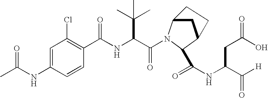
C1=C(NC(C)=O)C=CC(C(NC(C(=O)N2C3CC(C2C(NC(C([H])=O)CC(O)=O)=O)CC3)C(C)(C)C)=O)=C1Cl
